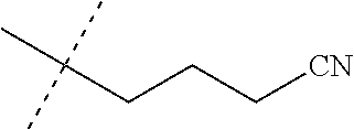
C(CCC[CN])(C)(C)C
